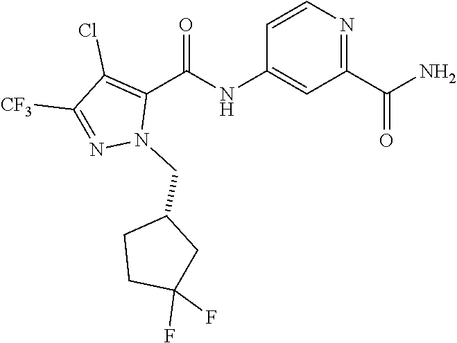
C1=CN=C(C(N)=O)C=C1NC(C1=C(Cl)C([CF3])=NN1CC1CCC(F)(F)C1)=O
